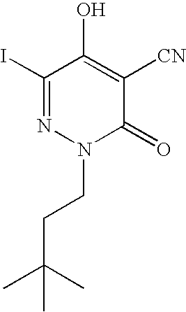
C1(I)=NN(CCC(C)(C)C)C(=O)C([CN])=C1O
